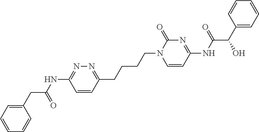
C1(CC(NC2=NN=C(CCCCN3C=CC(NC(=O)C(C4=CC=CC=C4)O)=NC3=O)C=C2)=O)=CC=CC=C1
